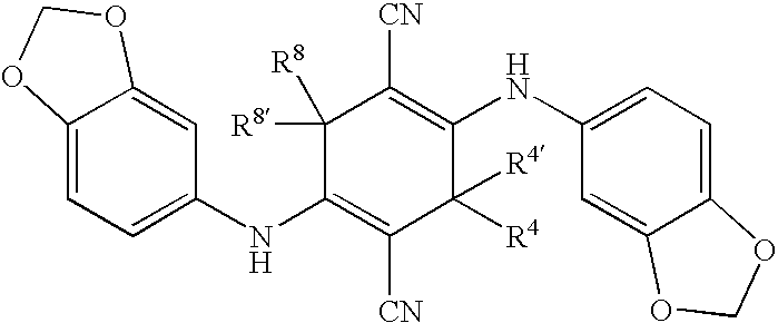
C12=CC=C(NC3=C([CN])C([R4])([R4])C(NC4=CC=C5C(=C4)OCO5)=C([CN])C3([R8])[R8])C=C1OCO2
